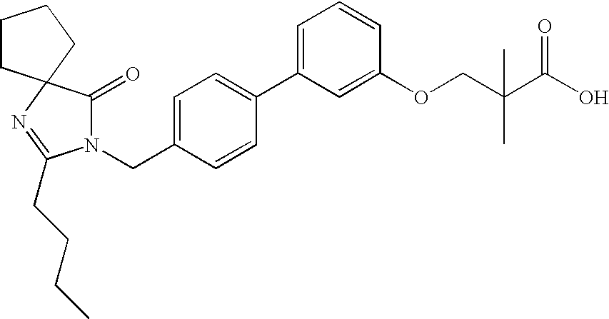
C(C1=CC=C(C2=CC=CC(OCC(C(O)=O)(C)C)=C2)C=C1)N1C(=O)C2(N=C1CCCC)CCCC2
